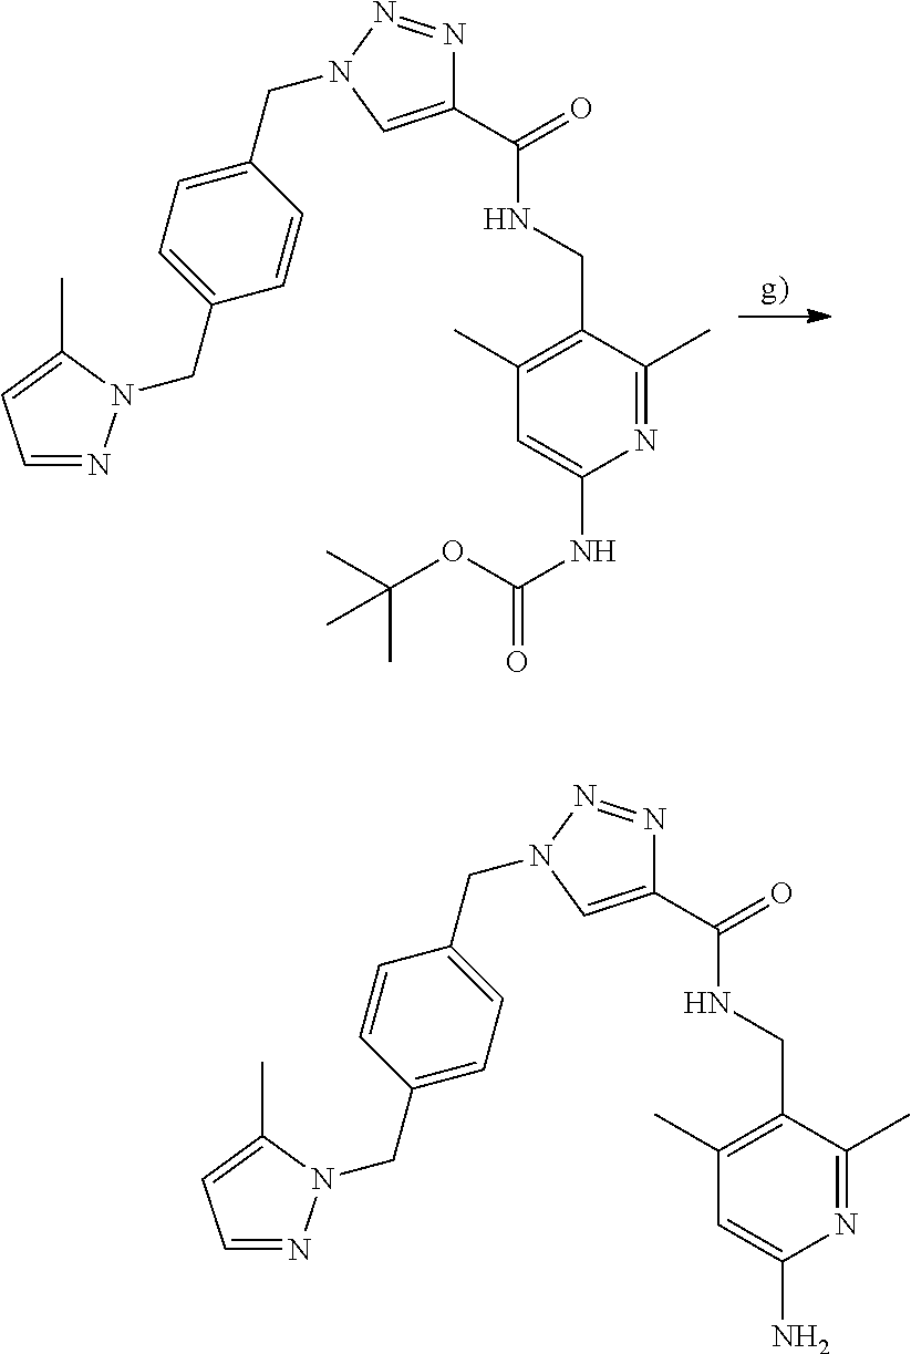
C1(C(=O)NCC2=C(C)C=C(NC(=O)OC(C)(C)C)N=C2C)=CN(CC2=CC=C(CN3N=CC=C3C)C=C2)N=N1.C1(C(=O)NCC2=C(C)C=C(N)N=C2C)=CN(CC2=CC=C(CN3N=CC=C3C)C=C2)N=N1
